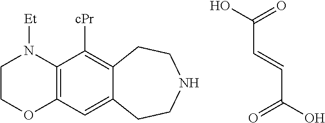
C12=C(C=C3C(=C1[cPr])CCNCC3)OCCN2[Et].C(C(=O)O)=CC(O)=O
